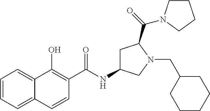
C1=CC=C2C(=C1)C(O)=C(C(NC1CC(C(=O)N3CCCC3)N(CC3CCCCC3)C1)=O)C=C2
